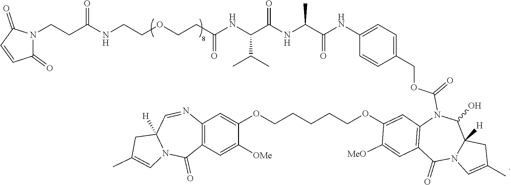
C1=CC(COC(N2C3=C(C(=O)N4C=C(C)CC4([H])C2O)C=C([MeO])C(OCCCCCOC2=CC4=C(C=C2[OMe])C(=O)N2C([H])(C=N4)CC(C)=C2)=C3)=O)=CC=C1NC(C(NC(C(NC(CCOCCNC(CCN1C(=O)C=CC1=O)=O)=O)C(C)C)=O)C)=O
